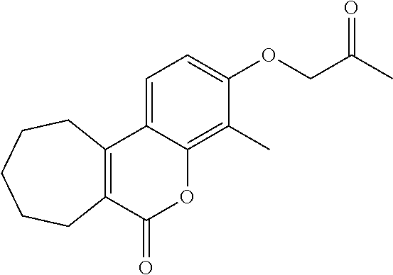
C1=C2C(=C(C)C(OCC(C)=O)=C1)OC(=O)C1=C2CCCCC1
